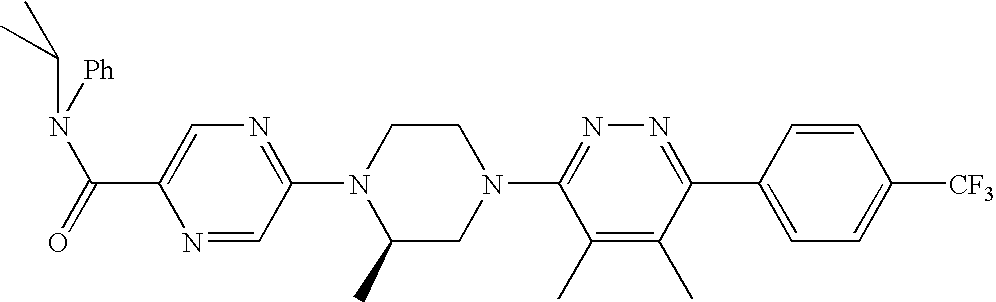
N1=CC(N2C(C)CN(C3=NN=C(C4=CC=C([CF3])C=C4)C(C)=C3C)CC2)=NC=C1C(N([Ph])C(C)C)=O
